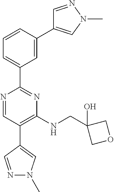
N1=CC(C2=CN(C)N=C2)=C(NCC2(O)COC2)N=C1C1=CC=CC(C2=CN(C)N=C2)=C1
